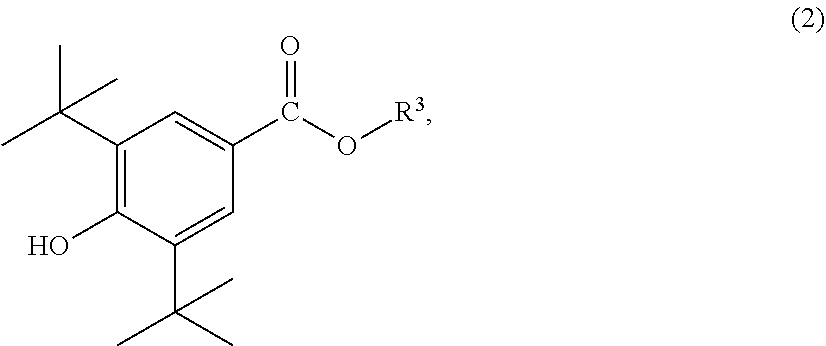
C1(C(C)(C)C)=C(O)C(C(C)(C)C)=CC(C(O[R3])=O)=C1
